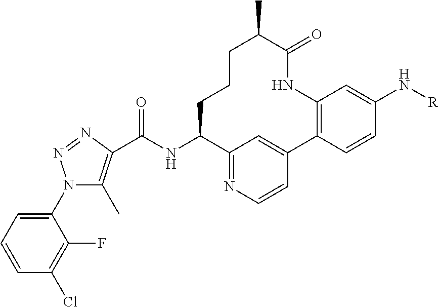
C12=NC=CC(=C1)C1=C(C=C(N[R])C=C1)NC(=O)C(C)CCCC2NC(C1=C(C)N(C2=CC=CC(Cl)=C2F)N=N1)=O
